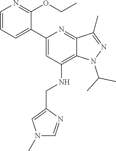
C12=C(NCC3=CN(C)C=N3)C=C(C3=CC=CN=C3OCC)N=C1C(C)=NN2C(C)C
